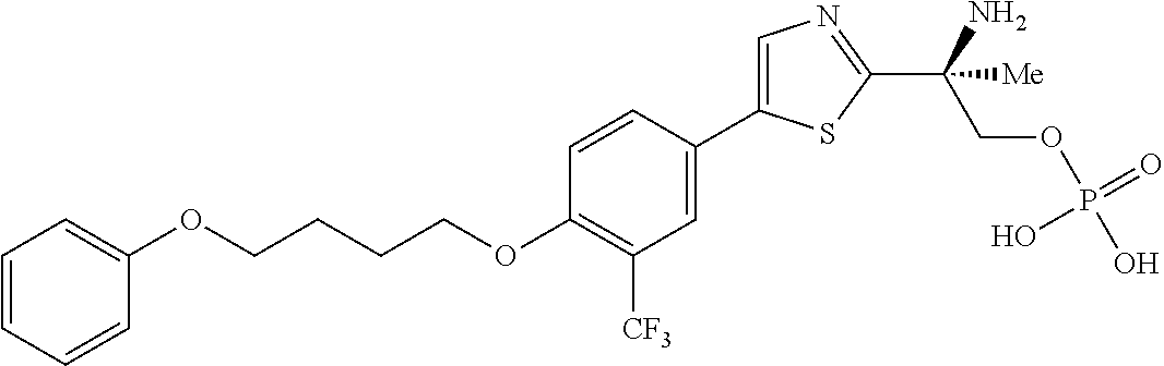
O(CCCCOC1=C([CF3])C=C(C2=CN=C(C(COP(O)(=O)O)(N)[Me])S2)C=C1)C1=CC=CC=C1
